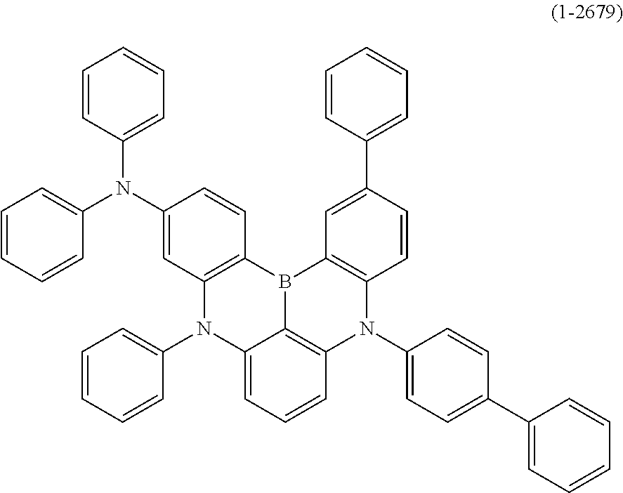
C1=CC=C(N2C3=CC=CC4=C3B(C3=C2C=C(N(C2=CC=CC=C2)C2=CC=CC=C2)C=C3)C2=C(N4C3=CC=C(C4=CC=CC=C4)C=C3)C=CC(C3=CC=CC=C3)=C2)C=C1
